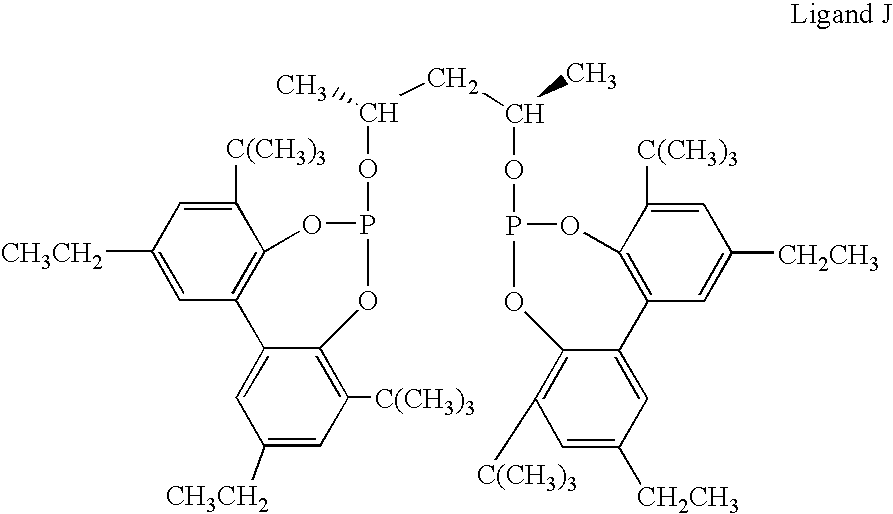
C(C(OP1OC2=C([C(CH3)3])C=C([CH3CH2])C=C2C2=C(C([C(CH3)3])=CC([CH3CH2])=C2)O1)C)C(OP1OC2=C(C=C([CH2CH3])C=C2[C(CH3)3])C2=CC([CH2CH3])=CC([C(CH3)3])=C2O1)C
